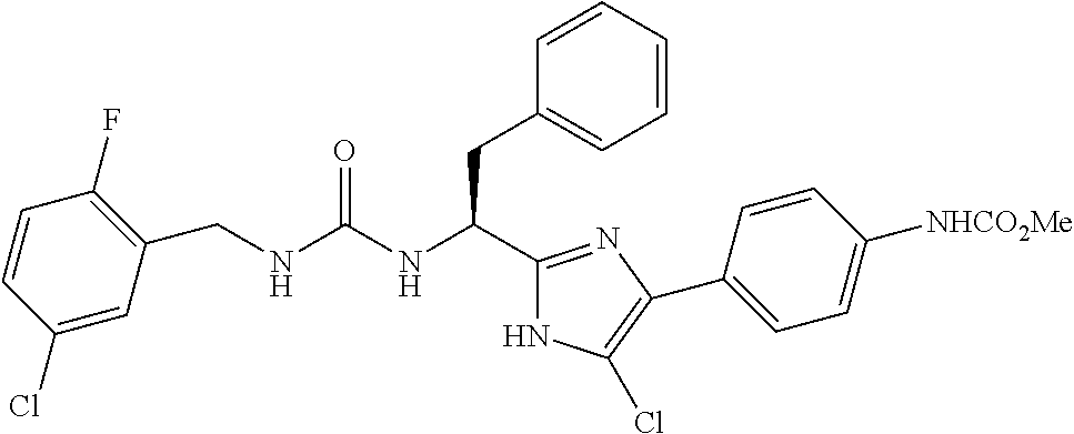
C1(CNC(NC(CC2=CC=CC=C2)C2=NC(C3=CC=C([NHCO2Me])C=C3)=C(Cl)N2)=O)=C(F)C=CC(Cl)=C1
